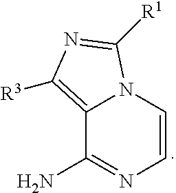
C12=C([R3])N=C([R1])N1C=CN=C2N
